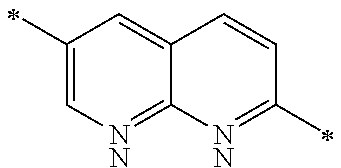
C1(C)=C[NN]=C2C(=C1)C=CC(C)=[NN]2
